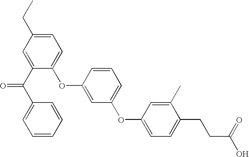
C1=C(C(=O)C2=CC=CC=C2)C(OC2=CC(OC3=CC=C(CCC(O)=O)C(C)=C3)=CC=C2)=CC=C1CC
